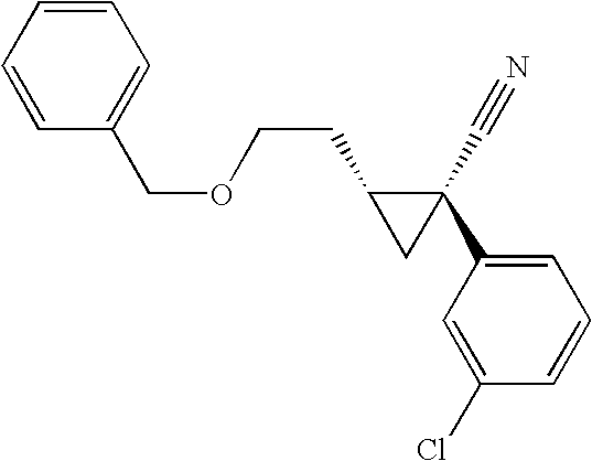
C1=CC=CC(COCCC2CC2(C#N)C2=CC=CC(Cl)=C2)=C1
